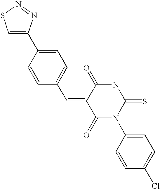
C(=C1C(=O)N(C2=CC=C(Cl)C=C2)C(=S)NC1=O)C1=CC=C(C2=CSN=N2)C=C1
